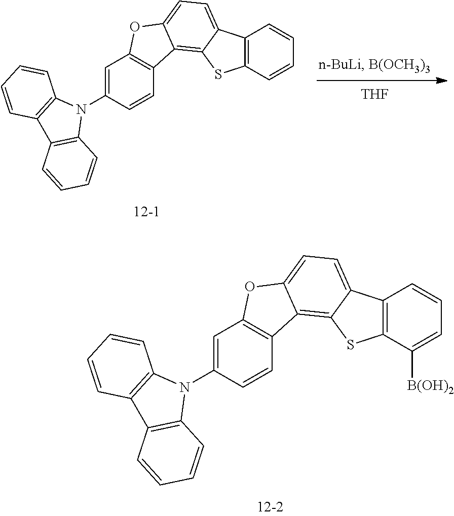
[THF].C12=C(C=CC=C1)SC1=C3C(=CC=C21)OC1=C3C=CC(N2C3=C(C4=C2C=CC=C4)C=CC=C3)=C1.C12=C(C([B(OH)2])=CC=C1)SC1=C3C(=CC=C21)OC1=C3C=CC(N2C3=C(C4=C2C=CC=C4)C=CC=C3)=C1
